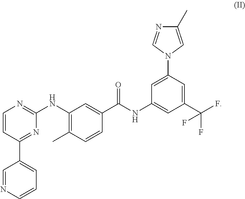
C1=CN=C(NC2=C(C)C=CC(C(NC3=CC(C(F)(F)F)=CC(N4C=C(C)N=C4)=C3)=O)=C2)N=C1C1=CC=CN=C1
